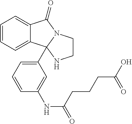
C12=CC=CC=C1C1(C3=CC=CC(NC(=O)CCCC(O)=O)=C3)N(C2=O)CCN1
